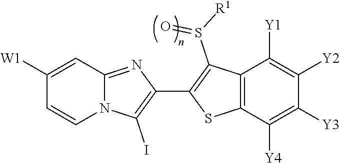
N12C(=NC(C3=C(S(=O)[R1])C4=C(S3)C([Y4])=C([Y3])C([Y2])=C4[Y1])=C1I)C=C([W1])C=C2
